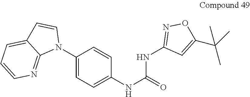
C1(N2C=CC3=CC=CN=C23)=CC=C(NC(=O)NC2=NOC(C(C)(C)C)=C2)C=C1
